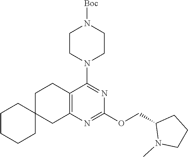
C1C2(CC3=C(C1)C(N1CCN([Boc])CC1)=NC(OCC1N(C)CCC1)=N3)CCCCC2
